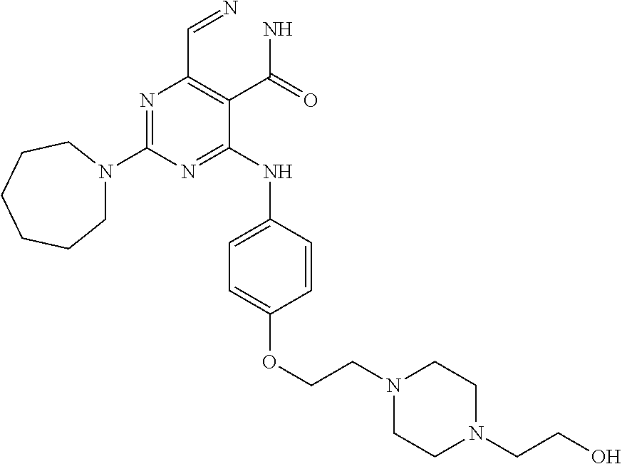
N1=C(N2CCCCCC2)N=C(NC2=CC=C(OCCN3CCN(CCO)CC3)C=C2)C(C(N)=O)=C1C=N
